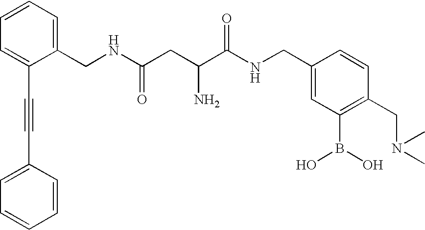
C1=C(C#CC2=CC=CC=C2)C(CNC(CC(C(NCC2=CC(B(O)O)=C(CN(C)C)C=C2)=O)N)=O)=CC=C1
